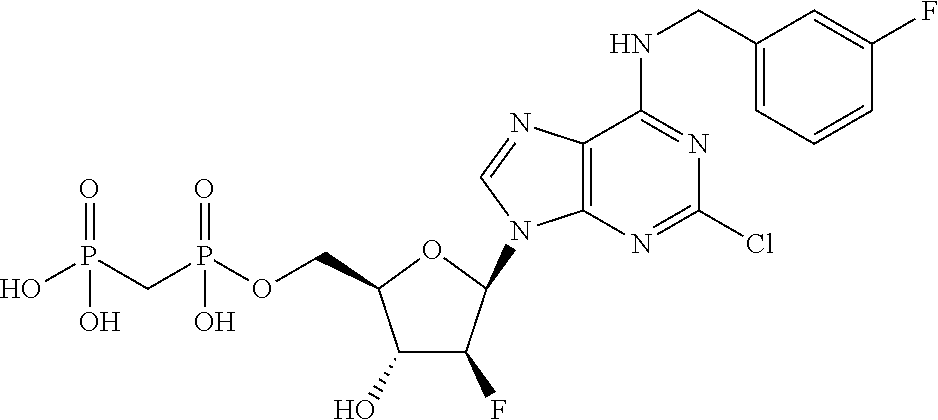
C1(O)C(F)C(N2C3=C(N=C2)C(NCC2=CC=CC(F)=C2)=NC(Cl)=N3)OC1COP(CP(O)(=O)O)(=O)O
